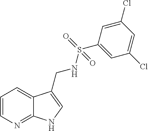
C12=NC=CC=C1C(CNS(=O)(C1=CC(Cl)=CC(Cl)=C1)=O)=CN2
